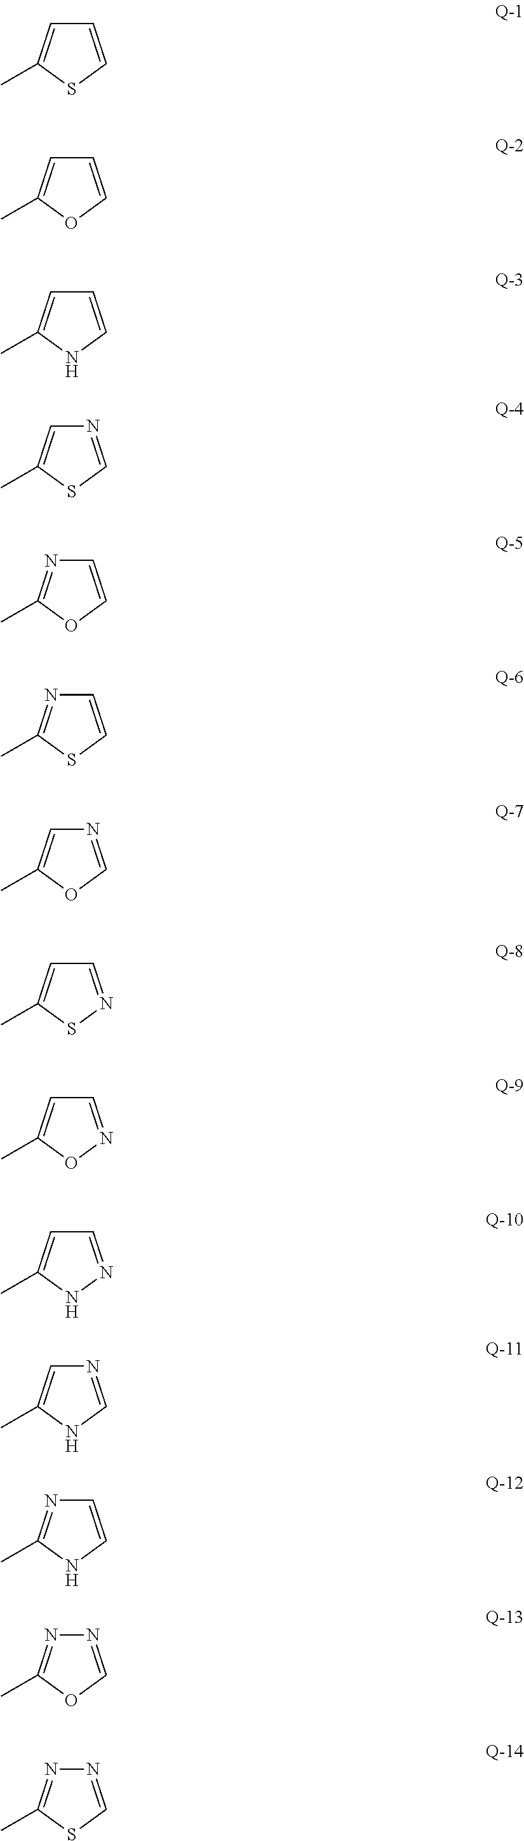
N1=COC(C)=C1.N1=CSC(C)=N1.C1=CSC(C)=C1.C1=COC(C)=C1.C1=CNC(C)=C1.N1=CSC(C)=C1.C1=COC(C)=N1.C1=CSC(C)=N1.C1=NSC(C)=C1.C1=NOC(C)=C1.C1=NNC(C)=C1.N1=CNC(C)=C1.C1=CNC(C)=N1.N1=COC(C)=N1
